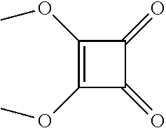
C1(OC)=C(OC)C(=O)C1=O
